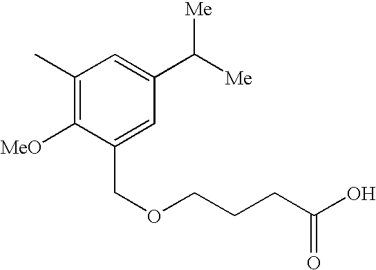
C1(C)=C([MeO])C(COCCCC(O)=O)=CC(C([Me])[Me])=C1
